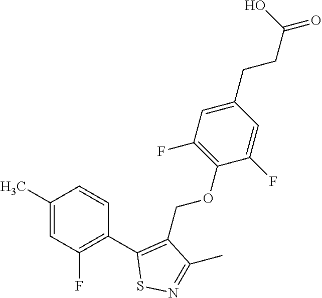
C1(C)=CC(F)=C(C2=C(COC3=C(F)C=C(CCC(=O)O)C=C3F)C(C)=NS2)C=C1
